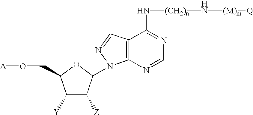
C1([Y])C([Z])C(N2C3=C(C(N[(CH2)n]N[(M)m][Q])=NC=N3)C=N2)OC1CO[A]
